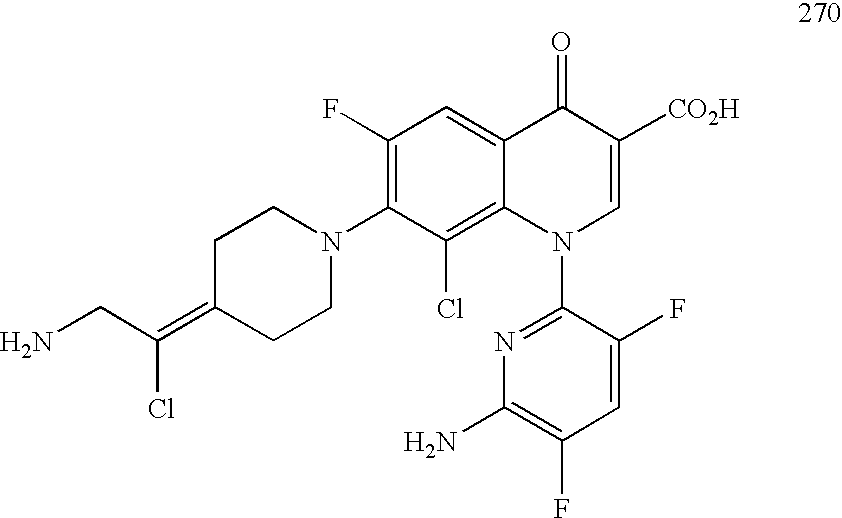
C1(F)=C(N2CCC(=C(CN)Cl)CC2)C(Cl)=C2C(=C1)C(=O)C([CO2H])=CN2C1=NC(N)=C(F)C=C1F
